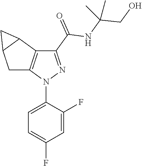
C1=C(F)C(N2N=C(C(=O)NC(CO)(C)C)C3=C2CC2C3C2)=CC=C1F
